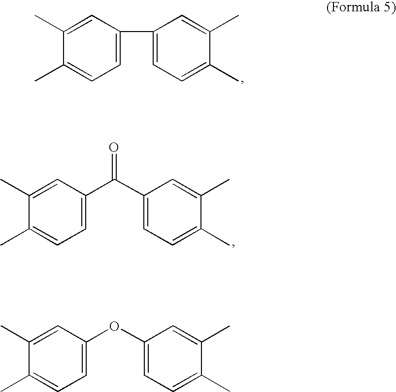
C1=C(C2=CC=C(C)C(C)=C2)C=C(C)C(C)=C1.C1=C(C(C2=CC=C(C)C(C)=C2)=O)C=C(C)C(C)=C1.C1=C(OC2=CC=C(C)C(C)=C2)C=C(C)C(C)=C1
